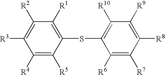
C1([R4])=C([R5])C(SC2=C([R10])C([R9])=C([R8])C([R7])=C2[R6])=C([R1])C([R2])=C1[R3]
